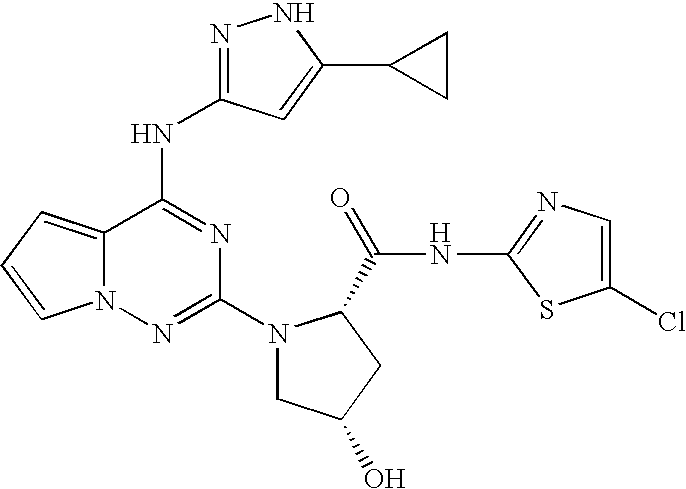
N1=C(NC2=NC(N3CC(O)CC3C(=O)NC3=NC=C(Cl)S3)=NN3C2=CC=C3)C=C(C2CC2)N1
